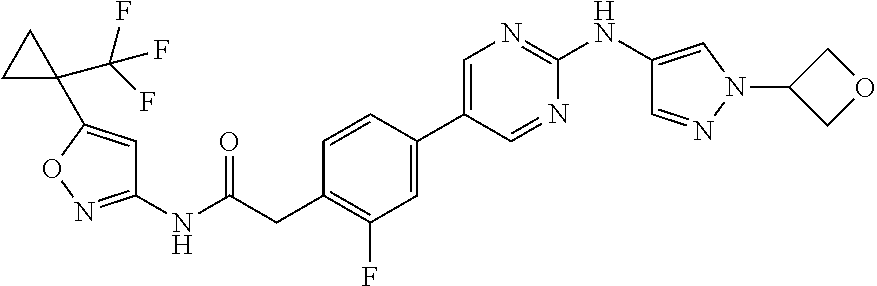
C1=CC(C2=CN=C(NC3=CN(C4COC4)N=C3)N=C2)=CC(F)=C1CC(NC1=NOC(C2(C(F)(F)F)CC2)=C1)=O
